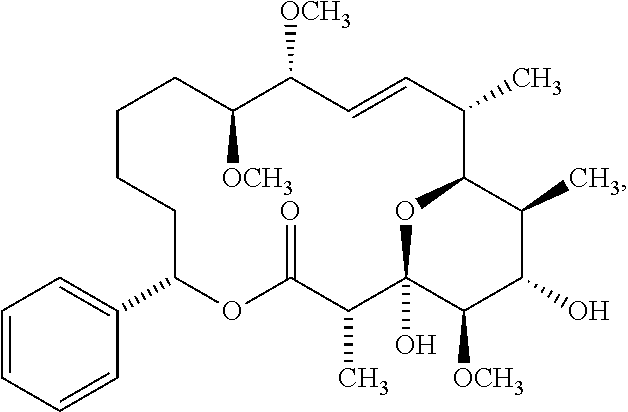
C1=CC=CC(C2OC(=O)C(C)C3(O)OC(C(C)C=CC([OCH3])C([OCH3])CCCC2)C(C)C(O)C3[OCH3])=C1
